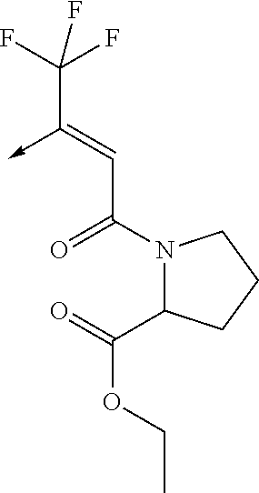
C(C(N1C(C(=O)OCC)CCC1)=O)=C(->C)C(F)(F)F
